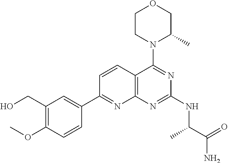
C1=CC2=C(N=C1C1=CC(CO)=C(OC)C=C1)N=C(NC(C)C(N)=O)N=C2N1C(C)COCC1
